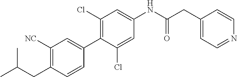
C1(CC(C)C)=C([NC])C=C(C2=C(Cl)C=C(NC(CC3=CC=NC=C3)=O)C=C2Cl)C=C1
